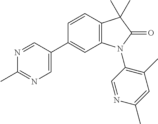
N1=CC(C2=CC3=C(C=C2)C(C)(C)C(=O)N3C2=C(C)C=C(C)N=C2)=CN=C1C
